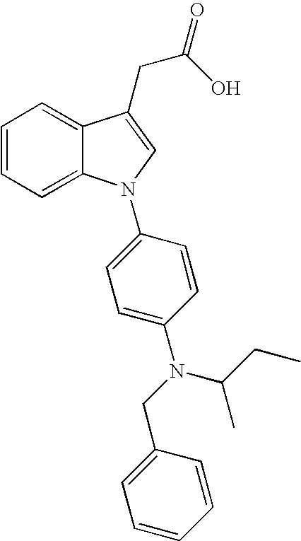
C1=CC=C2C(=C1)C(CC(=O)O)=CN2C1=CC=C(N(CC2=CC=CC=C2)C(CC)C)C=C1
